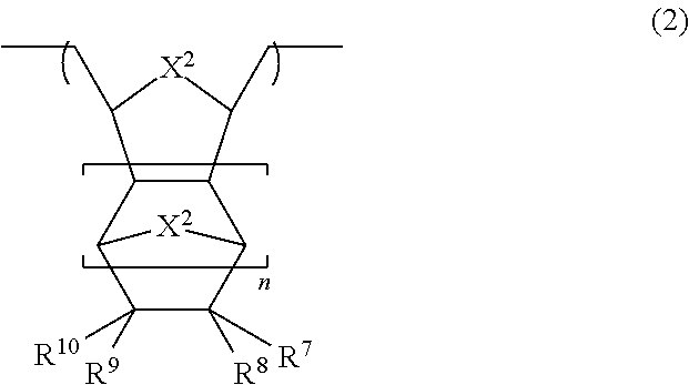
C1(CC)[X2]C(CC)C2C1C1C([R8])([R7])C([R9])([R10])C2[X2]1
